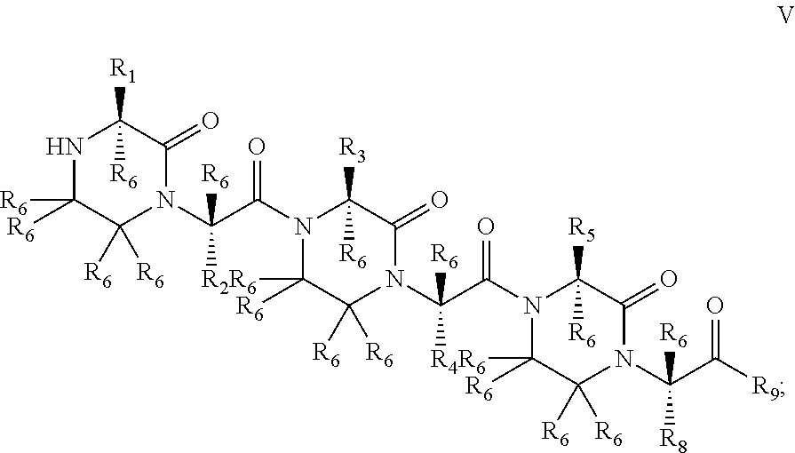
N1C([R6])([R6])C([R6])([R6])N(C(C(=O)N2C([R6])([R6])C([R6])([R6])N(C(C(=O)N3C([R6])([R6])C([R6])([R6])N(C(C(=O)[R9])([R6])[R8])C(=O)C3([R5])[R6])([R6])[R4])C(=O)C2([R3])[R6])([R6])[R2])C(=O)C1([R1])[R6]
